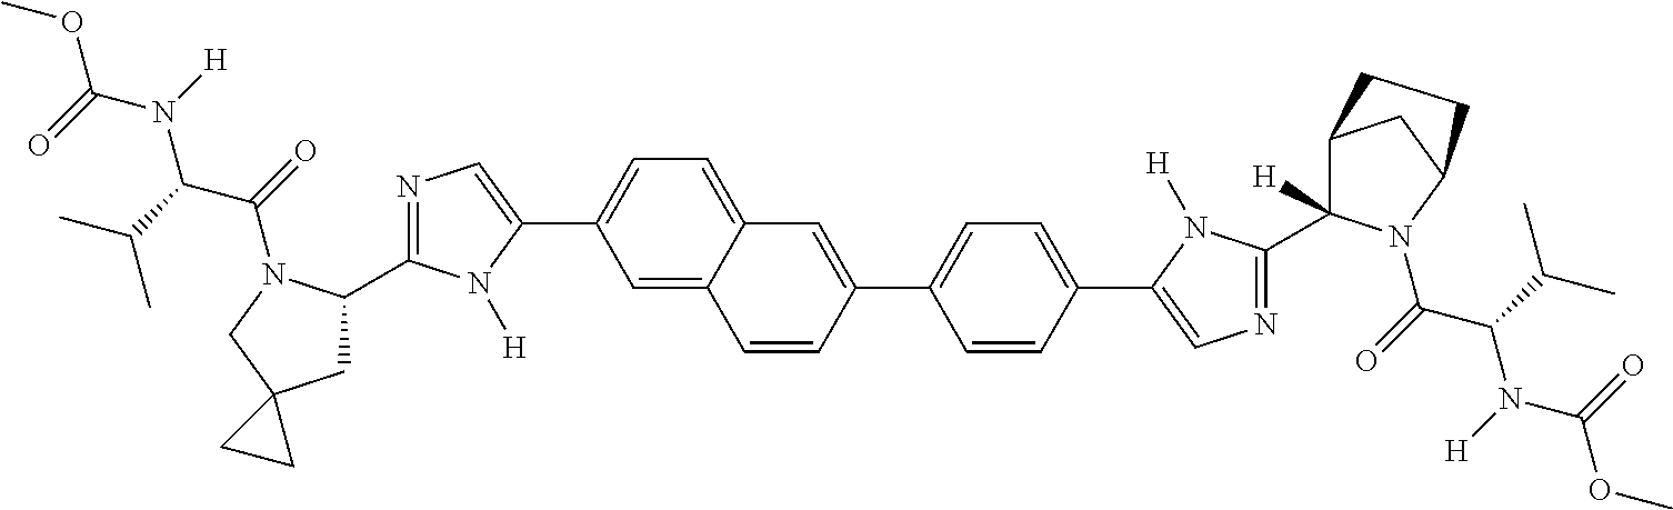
C1=C2C(=CC=C1C1=CN=C(C3CC4(CN3C(=O)C(C(C)C)N([H])C(=O)OC)CC4)N1[H])C=C(C1=CC=C(C3=CN=C(C4([H])C5CC(N4C(=O)C(C(C)C)N([H])C(=O)OC)CC5)N3[H])C=C1)C=C2
